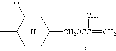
C1(C)CCC([CH2OCC](=C)(=O)C)CC1O.[H]
